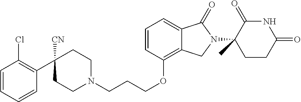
C1CN(CCCOC2=C3C(=CC=C2)C(=O)N(C2(C)C(=O)NC(=O)CC2)C3)CCC1([CN])C1=C(Cl)C=CC=C1
